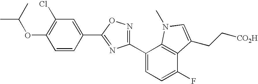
C1(OC(C)C)=C(Cl)C=C(C2=NC(C3=CC=C(F)C4=C3N(C)C=C4CC[CO2H])=NO2)C=C1
